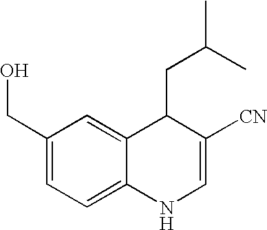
C1(CO)=CC=C2C(=C1)C(CC(C)C)C([CN])=CN2
